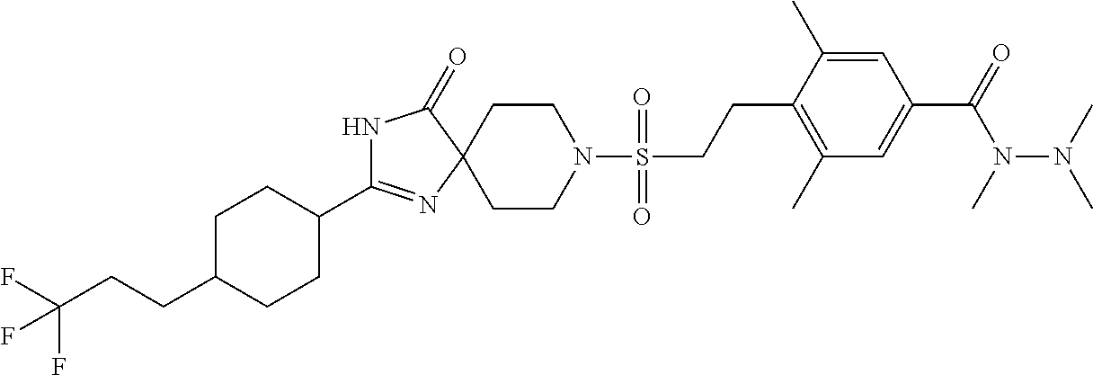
N1C(C2CCC(CCC(F)(F)F)CC2)=NC2(C1=O)CCN(S(CCC1=C(C)C=C(C(N(N(C)C)C)=O)C=C1C)(=O)=O)CC2
